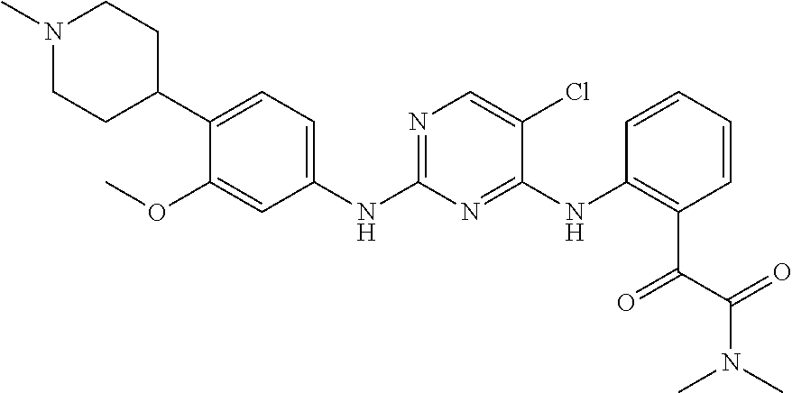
N1(C)CCC(C2=CC=C(NC3=NC=C(Cl)C(NC4=C(C(=O)C(=O)N(C)C)C=CC=C4)=N3)C=C2OC)CC1
